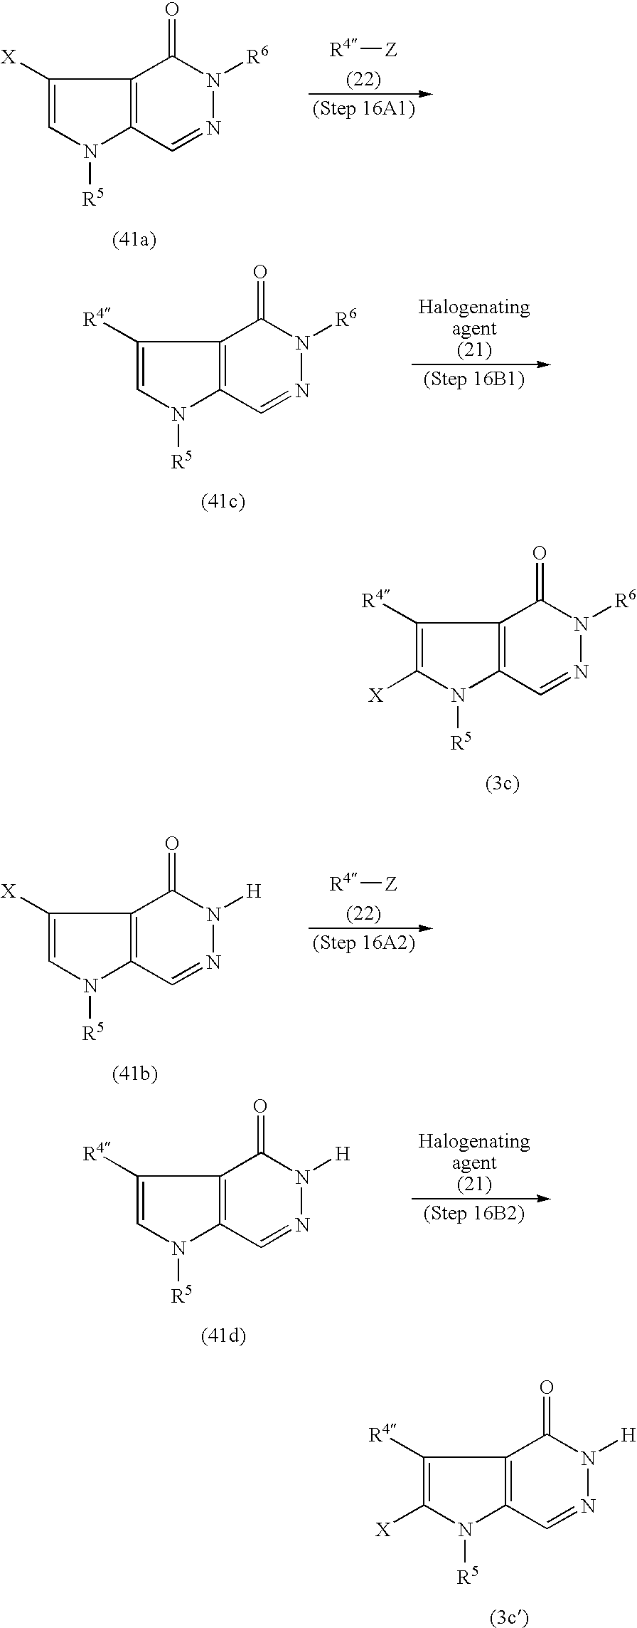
C1=NN([R6])C(=O)C2=C1N([R5])C=C2[X].[R4][Z].C1=NN([R6])C(=O)C2=C1N([R5])C=C2[R4].C1=NN([R6])C(=O)C2=C1N([R5])C([X])=C2[R4].C1=NN([H])C(=O)C2=C1N([R5])C=C2[X].[R4][Z].C1=NN([H])C(=O)C2=C1N([R5])C=C2[R4].C1=NN([H])C(=O)C2=C1N([R5])C([X])=C2[R4]
